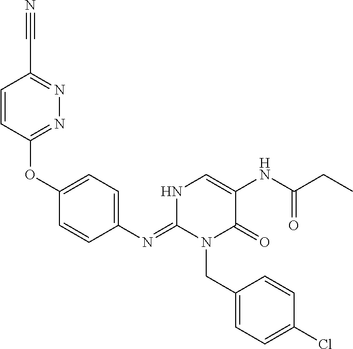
C1(OC2=NN=C(C#N)C=C2)=CC=C(N=C2N(CC3=CC=C(Cl)C=C3)C(=O)C(NC(CC)=O)=CN2)C=C1
